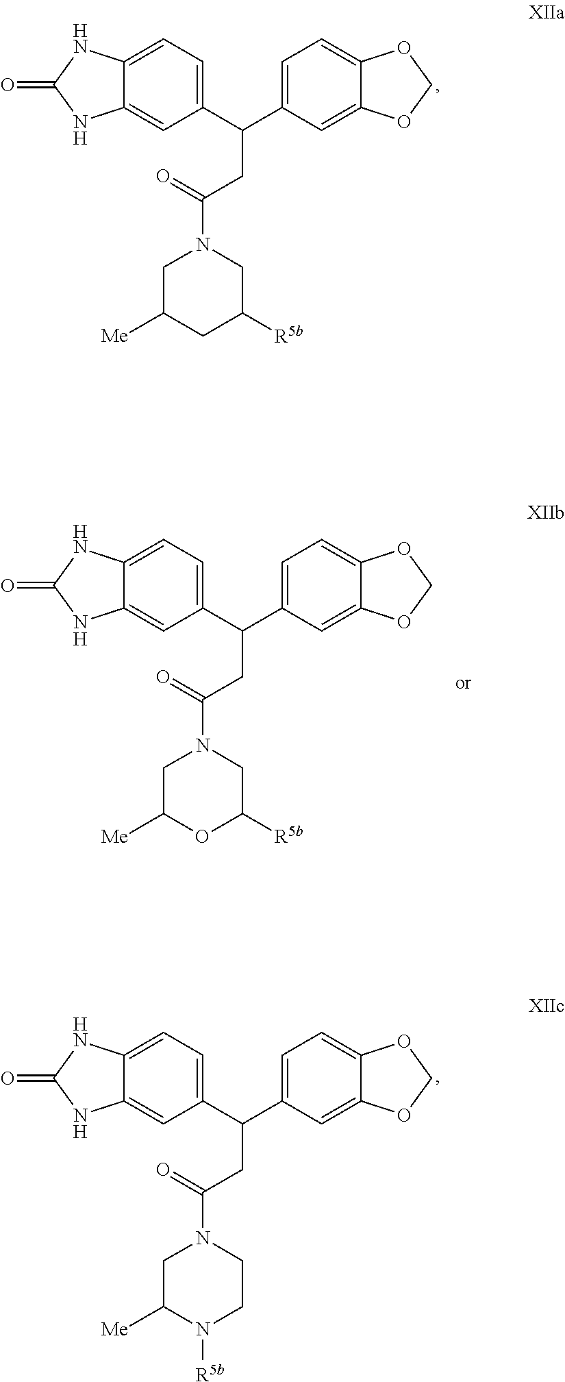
C(CC(=O)N1CC([Me])CC([R5b])C1)(C1=CC=C2C(=C1)OCO2)C1=CC=C2C(=C1)NC(=O)N2.C(CC(=O)N1CC([Me])N([R5b])CC1)(C1=CC=C2C(=C1)OCO2)C1=CC=C2C(=C1)NC(=O)N2.C(CC(=O)N1CC([Me])OC([R5b])C1)(C1=CC=C2C(=C1)OCO2)C1=CC=C2C(=C1)NC(=O)N2
